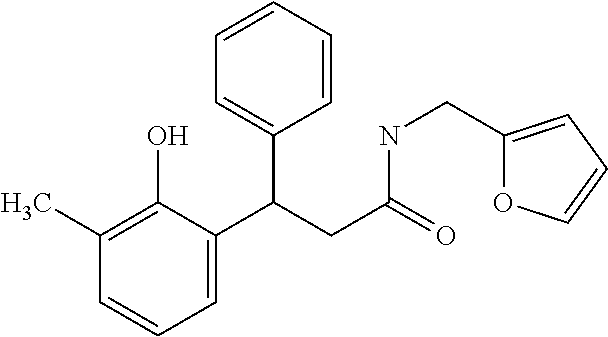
C1(C)=C(O)C(C(CC(=O)NCC2=CC=CO2)C2=CC=CC=C2)=CC=C1
